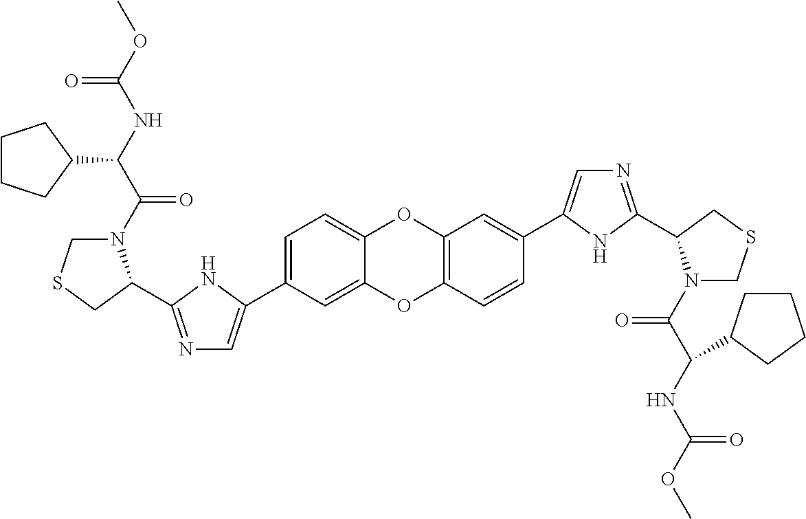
C1(C2=CN=C(C3N(C(=O)C(NC(=O)OC)C4CCCC4)CSC3)N2)=CC=C2OC3=C(C=CC(C4=CN=C(C5N(C(=O)C(NC(=O)OC)C6CCCC6)CSC5)N4)=C3)OC2=C1
